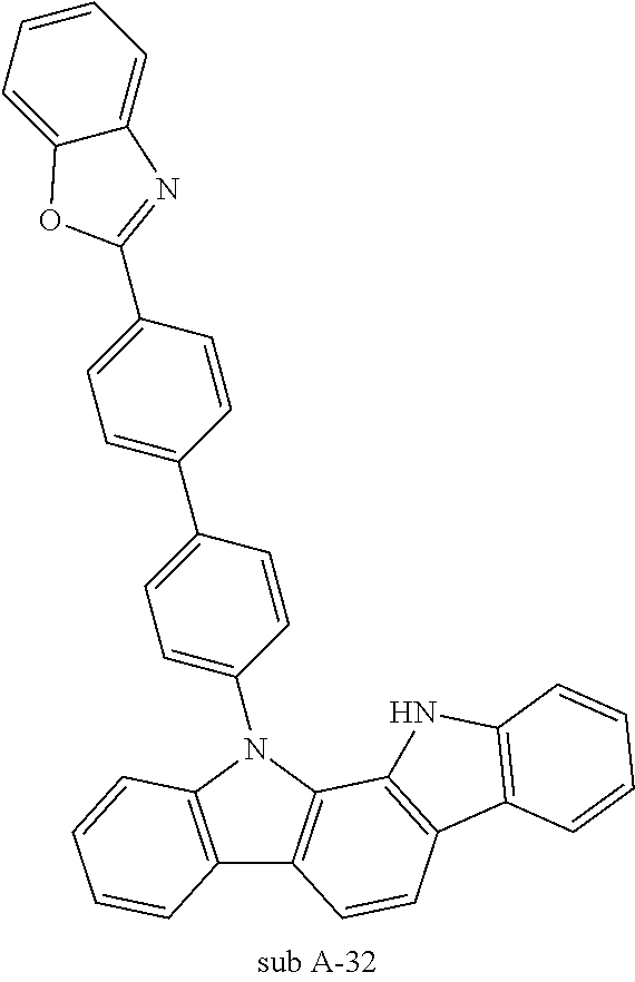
C12=C(N(C3=CC=C(C4=CC=C(C5=NC6=CC=CC=C6O5)C=C4)C=C3)C3=C1C=CC1=C3NC3=C1C=CC=C3)C=CC=C2
